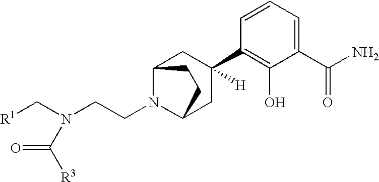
[R1]CN(CCN1C2CC(C3=C(O)C(C(N)=O)=CC=C3)([H])CC1CC2)C([R3])=O
